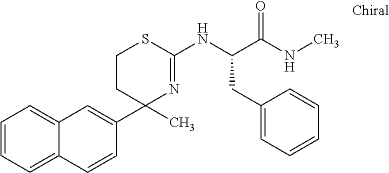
C1=CC=C2C(=C1)C=C(C1(C)N=C(NC(C(NC)=O)CC3=CC=CC=C3)SCC1)C=C2
